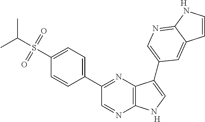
[H].C1(C2=NC3=C(N=C2)NC=C3C2=CN=C3NC=CC3=C2)=CC=C(S(C(C)C)(=O)=O)C=C1.[H]
